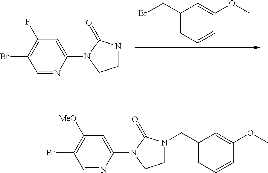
C1(CBr)=CC=CC(OC)=C1.C1=NC(N2CCNC2=O)=CC(F)=C1Br.C1=NC(N2CCN(CC3=CC=CC(OC)=C3)C2=O)=CC([MeO])=C1Br
